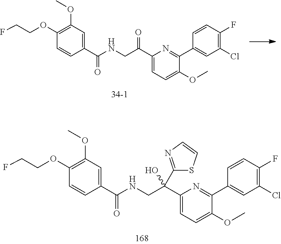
C1(OCCF)=C(OC)C=C(C(NCC(C2=CC=C(OC)C(C3=CC(Cl)=C(F)C=C3)=N2)(C2=NC=CS2)O)=O)C=C1.C1(OCCF)=C(OC)C=C(C(NCC(C2=CC=C(OC)C(C3=CC(Cl)=C(F)C=C3)=N2)=O)=O)C=C1
